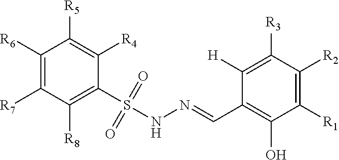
C1([R6])=C([R7])C([R8])=C(S(=O)(=O)NN=CC2=C(O)C([R1])=C([R2])C([R3])=C2[H])C([R4])=C1[R5]
